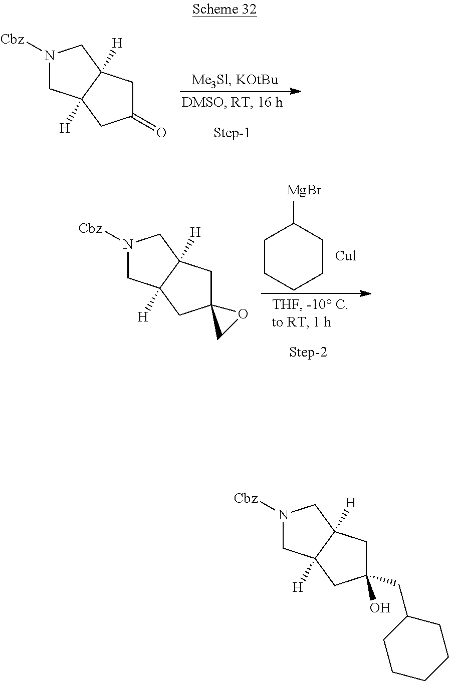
N1([Cbz])CC2([H])C([H])(C1)CC(=O)C2.C1CCCCC1[MgBr].N1([Cbz])CC2([H])C([H])(C1)CC1(C2)CO1.N1([Cbz])CC2([H])C([H])(C1)CC(CC1CCCCC1)(O)C2
